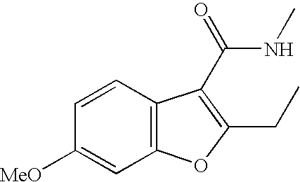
C1([MeO])=CC2=C(C=C1)C(C(NC)=O)=C(CC)O2
